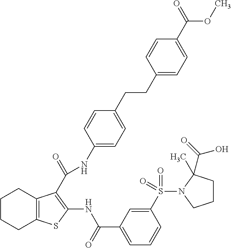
C1CCC2=C(C1)C(C(=O)NC1=CC=C(CCC3=CC=C(C(=O)OC)C=C3)C=C1)=C(NC(C1=CC=CC(S(=O)(=O)N3C(C(=O)O)(C)CCC3)=C1)=O)S2
